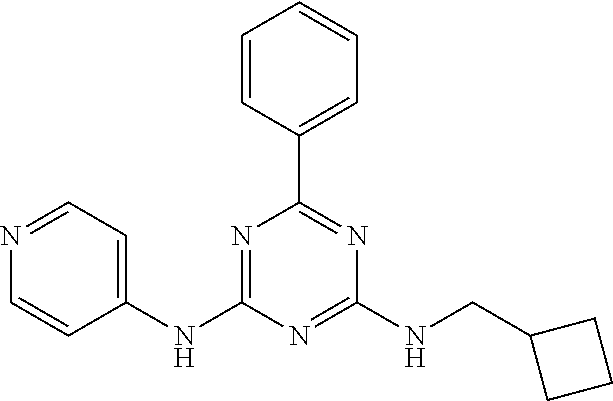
C1=CC(C2=NC(NCC3CCC3)=NC(NC3=CC=NC=C3)=N2)=CC=C1
